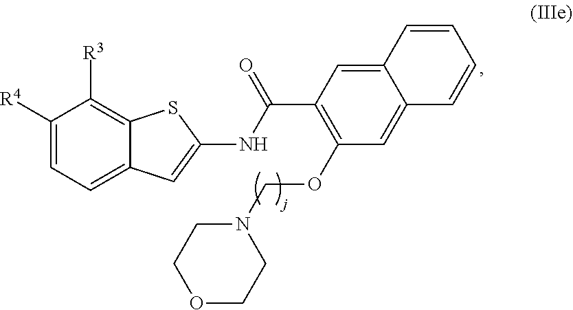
C1([R4])=CC=C2C(=C1[R3])SC(NC(C1=C(OCN3CCOCC3)C=C3C(=C1)C=CC=C3)=O)=C2
